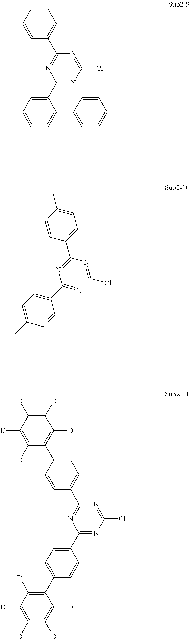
C1=CC=CC=C1C1=NC(C2=CC=CC=C2C2=CC=CC=C2)=NC(Cl)=N1.C1=CC(C)=CC=C1C1=NC(C2=CC=C(C)C=C2)=NC(Cl)=N1.C1=CC(C2=C([D])C([D])=C([D])C([D])=C2[D])=CC=C1C1=NC(C2=CC=C(C3=C([D])C([D])=C([D])C([D])=C3[D])C=C2)=NC(Cl)=N1
